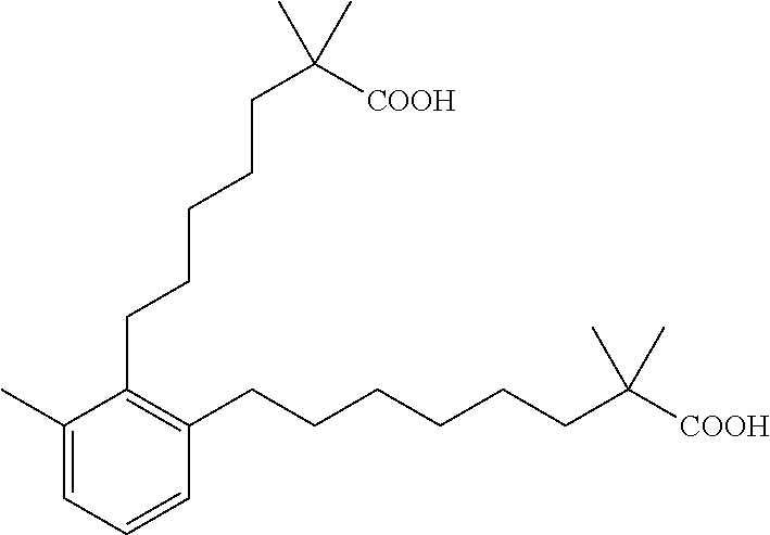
C1(CCCCCC([COOH])(C)C)=C(CCCCCCC([COOH])(C)C)C=CC=C1C
